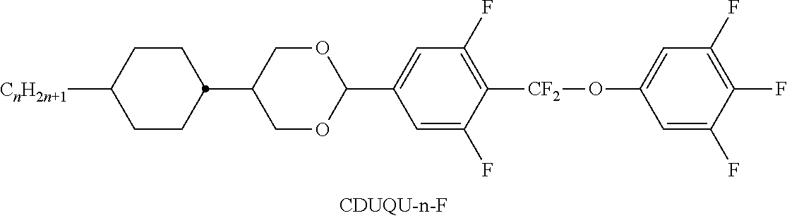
C1CC(C2COC(C3=CC(F)=C([CF2]OC4=CC(F)=C(F)C(F)=C4)C(F)=C3)OC2)CCC1[CnH2n+1]
